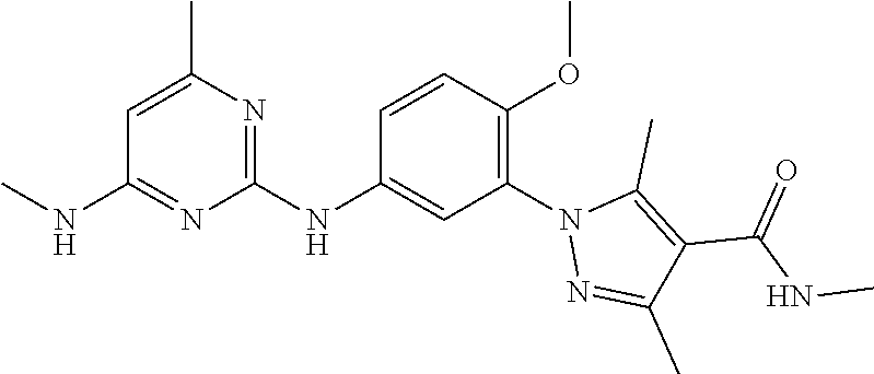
C1(NC2=CC(N3N=C(C)C(C(NC)=O)=C3C)=C(OC)C=C2)=NC(C)=CC(NC)=N1
